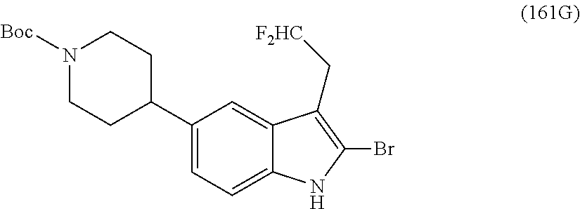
C1(C2CCN([Boc])CC2)=CC=C2C(=C1)C(C[F2HC])=C(Br)N2
